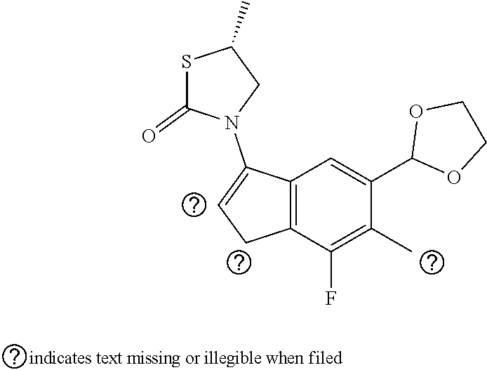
C1(C)CN(C2=CCC3=C2C=C(C2OCCO2)C(C)=C3F)C(=O)S1
